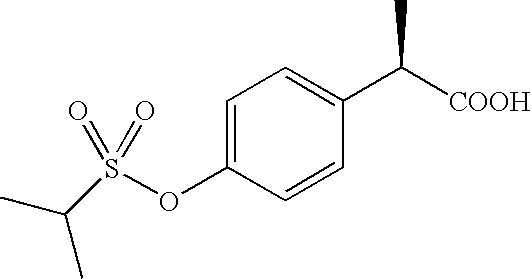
C1=C(OS(C(C)C)(=O)=O)C=CC(C([COOH])C)=C1
